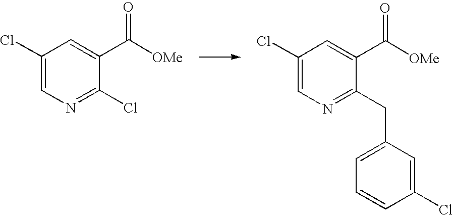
C1(Cl)=CN=C(Cl)C(C([OMe])=O)=C1.C1(Cl)=CN=C(CC2=CC=CC(Cl)=C2)C(C([OMe])=O)=C1
